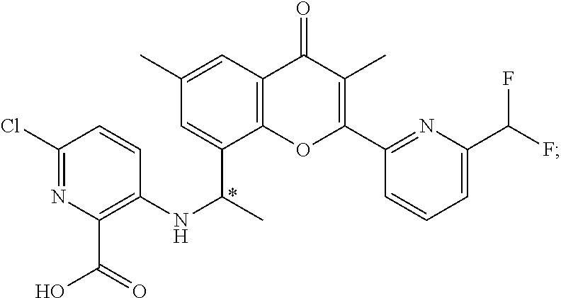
C1(Cl)=NC(C(O)=O)=C(NC(C)C2=CC(C)=CC3=C2OC(C2=NC(C(F)F)=CC=C2)=C(C)C3=O)C=C1
